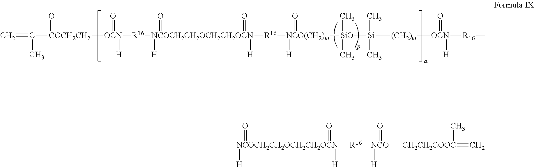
C=C([COCH2CH2](=O)[OCN]([R16][NCOCH2CH2OCH2CH2OCN]([H])(=O)(=O)([H])[R16][NCO(CH2)m]([H])(=O)[SiO]([Si]([(CH2)m][OCN](=O)([H])[R16]C)(C)C)(C)C)(=O)[H])C.C[NCOCH2CH2OCH2CH2OCN](=O)(=O)([H])([H])[R16][NCO](=O)([H])[CH2CH2COOC](=C)C
